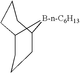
C1CCC2CCCC1[B-n-C6H13]2
